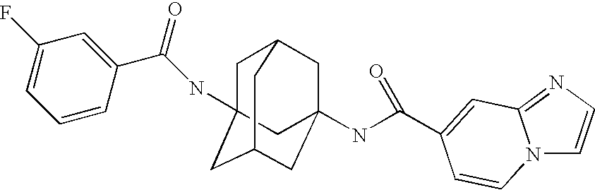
C1C2CC3(NC(=O)C4=CC5=NC=CN5C=C4)CC(CC1(NC(C1=CC(F)=CC=C1)=O)C3)C2
